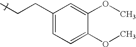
C(CC)C1=CC=C(OC)C(OC)=C1
